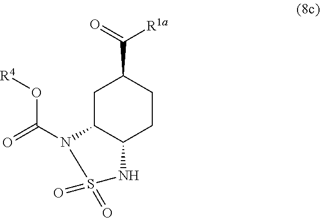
C1C2C(CCC1C(=O)[R1a])NS(=O)(=O)N2C(O[R4])=O
